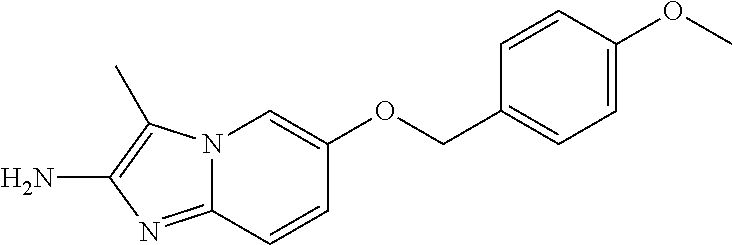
N12C(=NC(N)=C1C)C=CC(OCC1=CC=C(OC)C=C1)=C2
